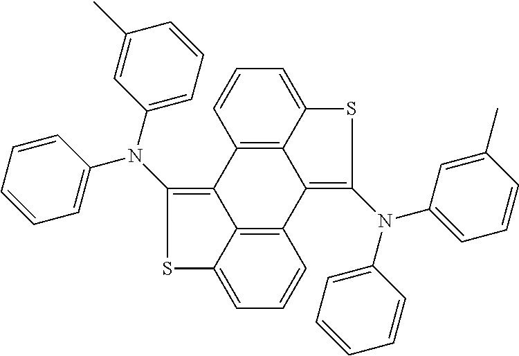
C1=C2C3=C(C=C1)C1=C(N(C4=CC=CC=C4)C4=CC=CC(C)=C4)SC4=CC=CC(=C14)C3=C(N(C1=CC=CC(C)=C1)C1=CC=CC=C1)S2
